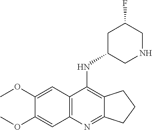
C1(C)CNCC(F)C1.C1(OC)=CC2=C(C=C1OC)C(N)=C1C(=N2)CCC1
